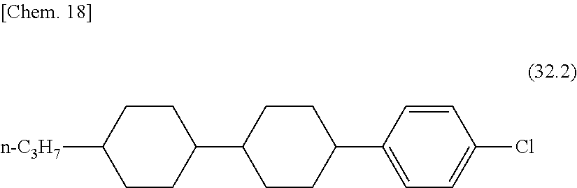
[n-C3H7]C1CCC(C2CCC(C3=CC=C(Cl)C=C3)CC2)CC1
